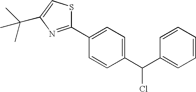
C1(C2=NC(C(C)(C)C)=CS2)=CC=C(C(C2=CC=CC=C2)Cl)C=C1
